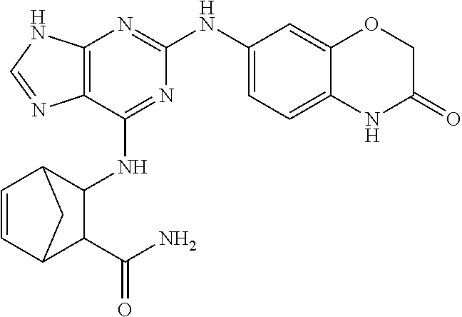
C12=C(C(NC3C4C=CC(C3C(N)=O)C4)=NC(NC3=CC=C4C(=C3)OCC(=O)N4)=N1)N=CN2
